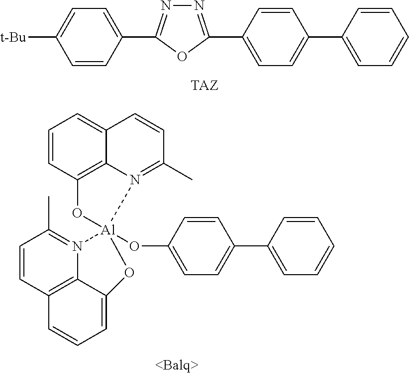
N1=C(C2=CC=C(C3=CC=CC=C3)C=C2)OC(C2=CC=C([t-Bu])C=C2)=N1.C1=CC2=C3N(=C1C)[Al]1(OC4=CC=C(C5=CC=CC=C5)C=C4)(N4=C(C)C=CC5=CC=CC(=C54)O1)OC3=CC=C2
